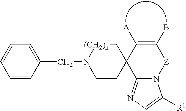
C1=CC=CC(CN2CCC3(C[(CH2)n]2)C2=NC=C([R1])N2[Z]C(B)=C3[A])=C1
